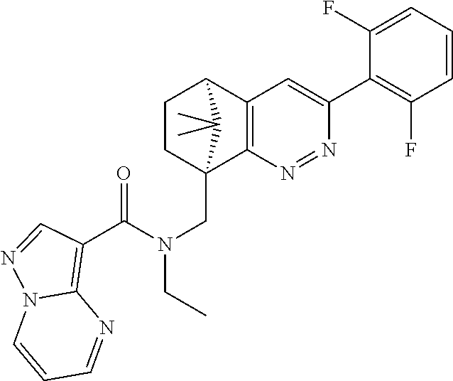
N1=NC2=C(C=C1C1=C(F)C=CC=C1F)C1CCC2(CN(C(=O)C2=C3N(C=CC=N3)N=C2)CC)C1(C)C
